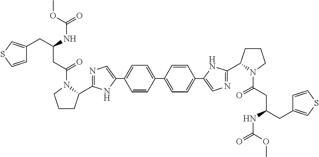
C1=C(C2=CC=C(C3=CN=C(C4CCCN4C(CC(CC4=CSC=C4)NC(OC)=O)=O)N3)C=C2)C=CC(C2=CN=C(C3CCCN3C(CC(CC3=CSC=C3)NC(=O)OC)=O)N2)=C1
